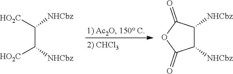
C(C([HO2C])[NHCbz])([HO2C])[NHCbz].C1([NHCbz])C([NHCbz])C(=O)OC1=O
